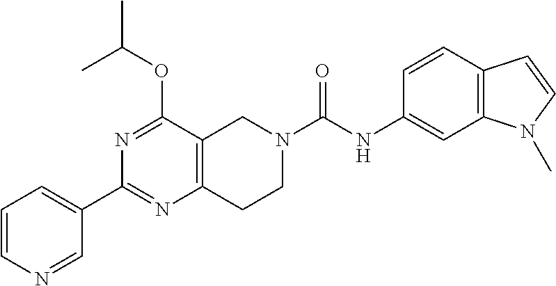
C1=CN=CC(C2=NC3=C(C(OC(C)C)=N2)CN(C(NC2=CC4=C(C=C2)C=CN4C)=O)CC3)=C1
